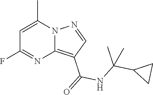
C12=C(C(=O)NC(C3CC3)(C)C)C=NN1C(C)=CC(F)=N2
